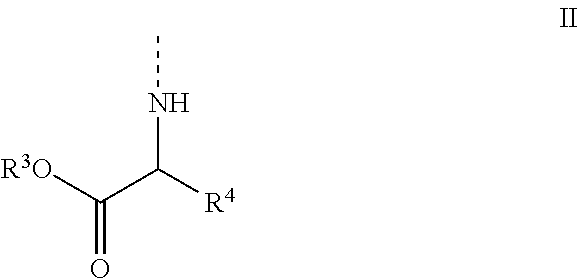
[R3O]C(C([R4])NC)=O
